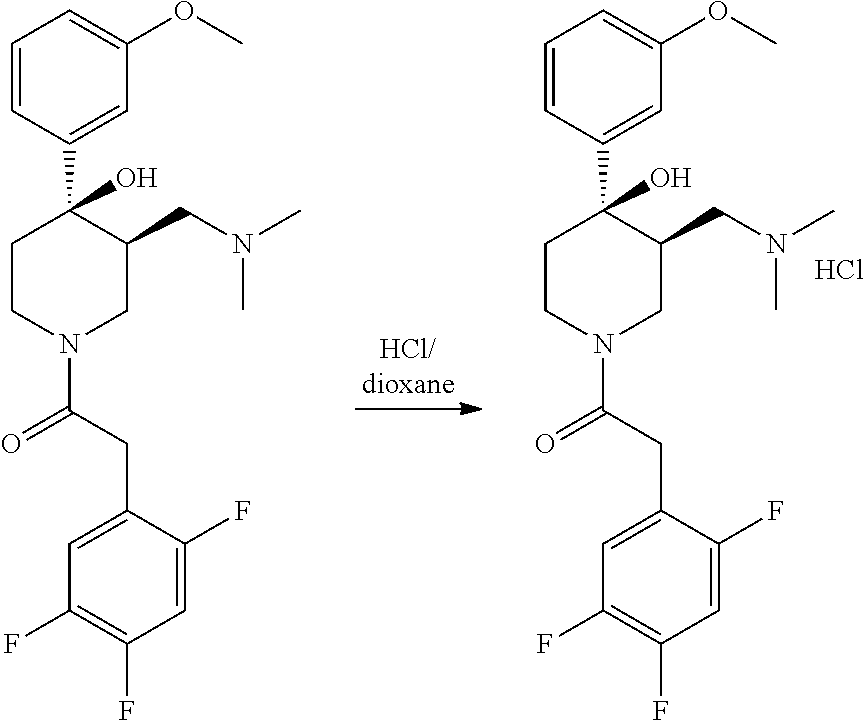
C1CN(C(CC2=CC(F)=C(F)C=C2F)=O)CC(CN(C)C)C1(C1=CC(OC)=CC=C1)O.C1CN(C(CC2=CC(F)=C(F)C=C2F)=O)CC(CN(C)C)C1(C1=CC(OC)=CC=C1)O.Cl
